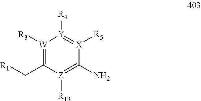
[W]1([R3])=C(C[R1])[Z]([R13])=C(N)[X]([R5])=[Y]1[R4]
